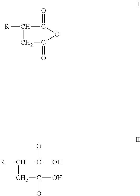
[R]C1CC(=O)OC1=O.[R]C(CC(=O)O)C(=O)O
